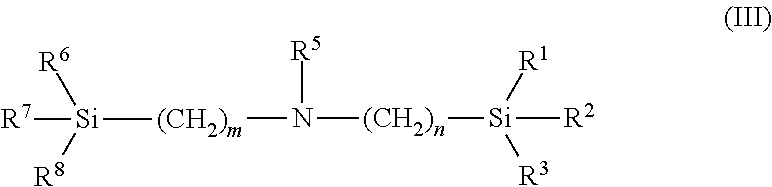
N([(CH2)n][Si]([R2])([R1])[R3])([(CH2)m][Si]([R7])([R6])[R8])[R5]
